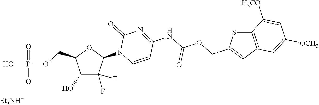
C1(O)C(F)(F)C(N2C=CC(NC(OCC3=CC4=C(S3)C([H3CO])=CC([OCH3])=C4)=O)=NC2=O)OC1COP(=O)(O)[O-].[Et3NH+]
